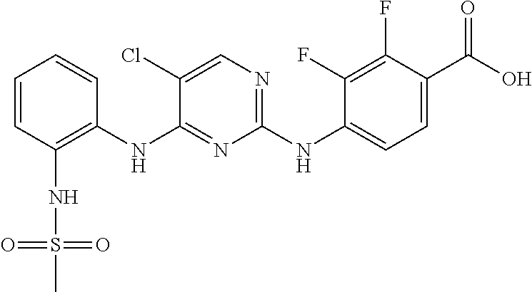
C1=CC(NS(=O)(C)=O)=C(NC2=NC(NC3=CC=C(C(O)=O)C(F)=C3F)=NC=C2Cl)C=C1
